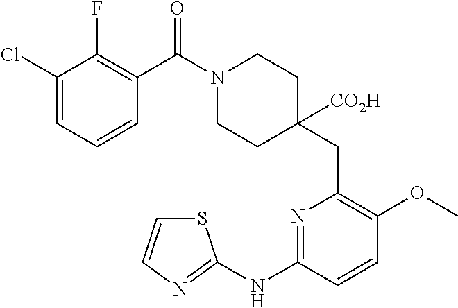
C1(Cl)=CC=CC(C(N2CCC(CC3=C(OC)C=CC(NC4=NC=CS4)=N3)([CO2H])CC2)=O)=C1F
